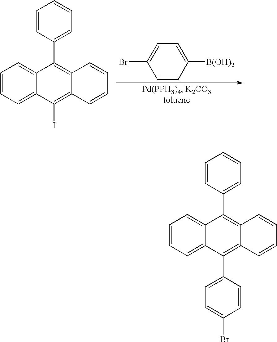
C1=CC([B(OH)2])=CC=C1Br.C1=CC(C2=C3C=CC=CC3=C(I)C3=CC=CC=C23)=CC=C1.C1=CC(C2=C3C=CC=CC3=C(C3=CC=C(Br)C=C3)C3=CC=CC=C23)=CC=C1
